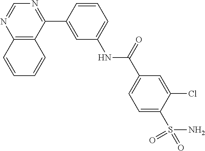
C12=C(C(C3=CC(NC(C4=CC=C(S(N)(=O)=O)C(Cl)=C4)=O)=CC=C3)=NC=N1)C=CC=C2
